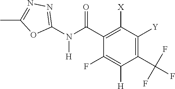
C1(F)=C([H])C(C(F)(F)F)=C([Y])C([X])=C1C(N([H])C1=NN=C(C)O1)=O
